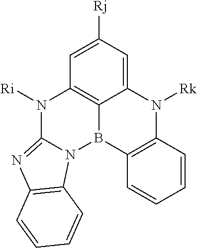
C12=CC([Rj])=CC3=C1B(C1=C(N2[Rk])C=CC=C1)N1C(=NC2=C1C=CC=C2)N3[Ri]
